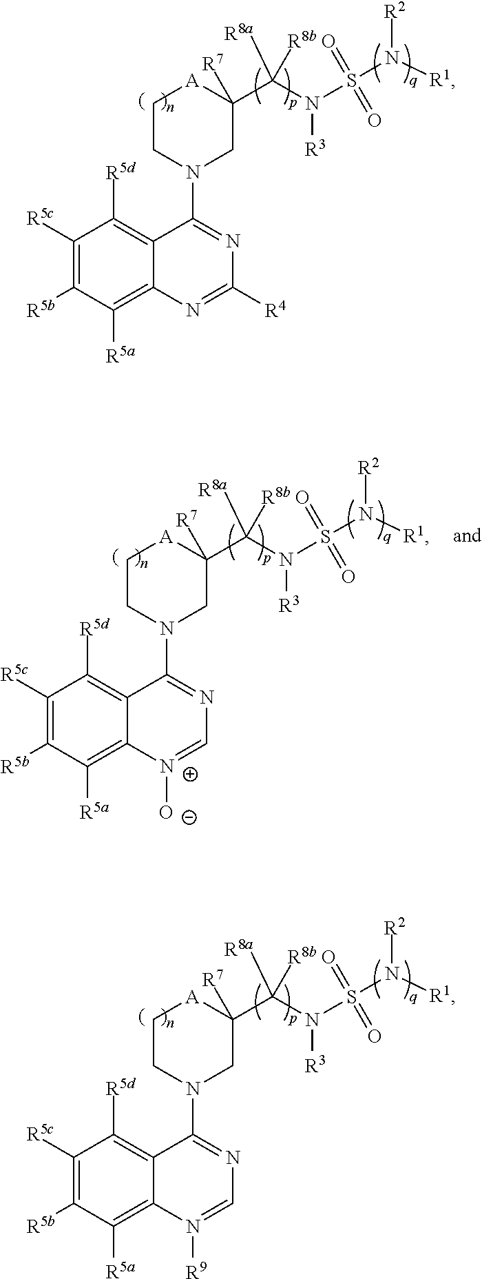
C1([R5c])=C([R5b])C([R5a])=C2C(=C1[R5d])C(N1CC(C(N(S(N([R1])[R2])(=O)=O)[R3])([R8b])[R8a])([R7])[A]CC1)=NC([R4])=N2.C1([R5c])=C([R5b])C([R5a])=C2C(=C1[R5d])C(N1CC(C(N(S(N([R1])[R2])(=O)=O)[R3])([R8b])[R8a])([R7])[A]CC1)=NC=N2[R9].C1([R5c])=C([R5b])C([R5a])=C2C(=C1[R5d])C(N1CC(C(N(S(N([R1])[R2])(=O)=O)[R3])([R8b])[R8a])([R7])[A]CC1)=NC=[N+]2[O-]
